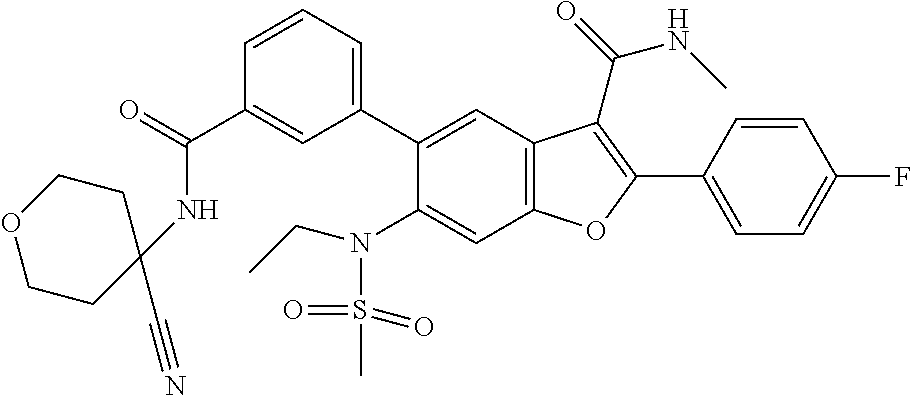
C(C1=CC(C2=CC3=C(C=C2N(S(C)(=O)=O)CC)OC(C2=CC=C(F)C=C2)=C3C(=O)NC)=CC=C1)(=O)NC1(C#N)CCOCC1
